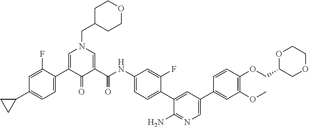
C1=C(C2=CC=C(C3CC3)C=C2F)C(=O)C(C(NC2=CC=C(C3=CC(C4=CC(OC)=C(OCC5COCCO5)C=C4)=CN=C3N)C(F)=C2)=O)=CN1CC1CCOCC1
